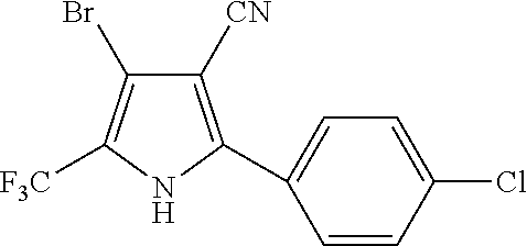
C1([CN])=C(C2=CC=C(Cl)C=C2)NC([F3C])=C1Br
